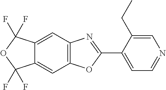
C12=CC3=C(C=C1C(F)(F)OC2(F)F)OC(C1=CC=NC=C1CC)=N3
